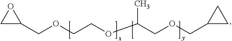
C1(COCCOC(COCC2CC2)C)OC1
